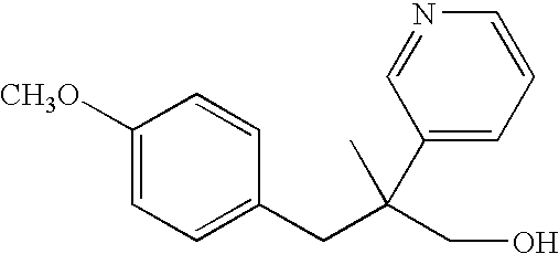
C1=C(CC(CO)(C)C2=CC=CN=C2)C=CC([CH3O])=C1
